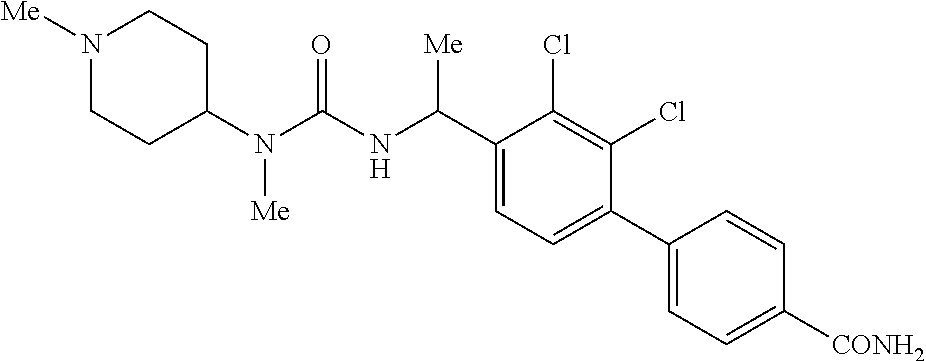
C1(N(C(NC(C2=CC=C(C3=CC=C([CONH2])C=C3)C(Cl)=C2Cl)[Me])=O)[Me])CCN([Me])CC1
